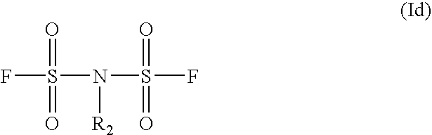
FS(N([R2])S(F)(=O)=O)(=O)=O
